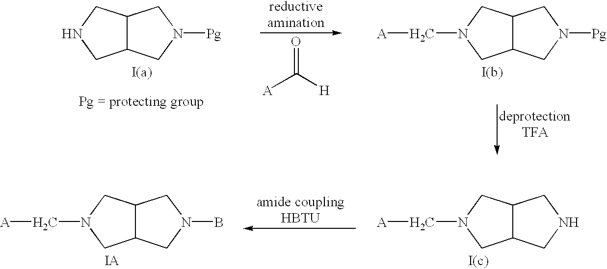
O=C([H])[A].C12C(CNC1)CN([Pg])C2.C12C(CN(C[A])C1)CN([Pg])C2.C12C(CN(C[A])C1)CN(B)C2.C12C(CN(C[A])C1)CNC2.[IA]
